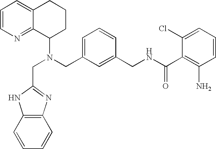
N(CC1=CC=CC(CNC(C2=C(N)C=CC=C2Cl)=O)=C1)(C1CCCC2=CC=CN=C12)CC1=NC2=C(C=CC=C2)N1
